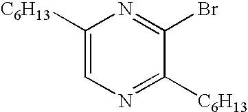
C1([C6H13])=CN=C([C6H13])C(Br)=N1
